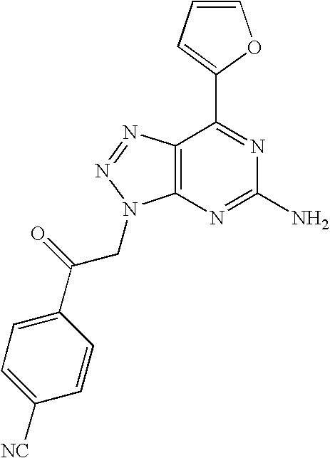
C1=CC=C(C2=NC(N)=NC3=C2N=NN3CC(=O)C2=CC=C([NC])C=C2)O1
